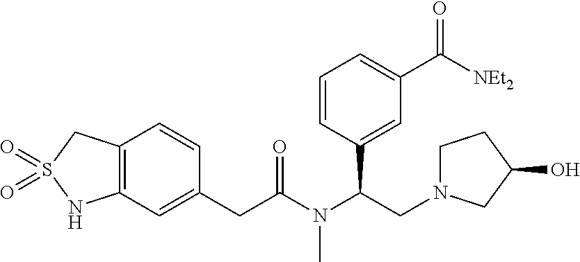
C12=C(C=CC(CC(=O)N(C(C3=CC(C([NEt2])=O)=CC=C3)CN3CCC(O)C3)C)=C1)CS(=O)(=O)N2
